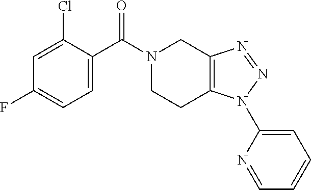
N1(C(C2=CC=C(F)C=C2Cl)=O)CCC2=C(C1)N=NN2C1=CC=CC=N1
